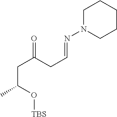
O=C(CC=NN1CCCCC1)CC(C)O[TBS]
